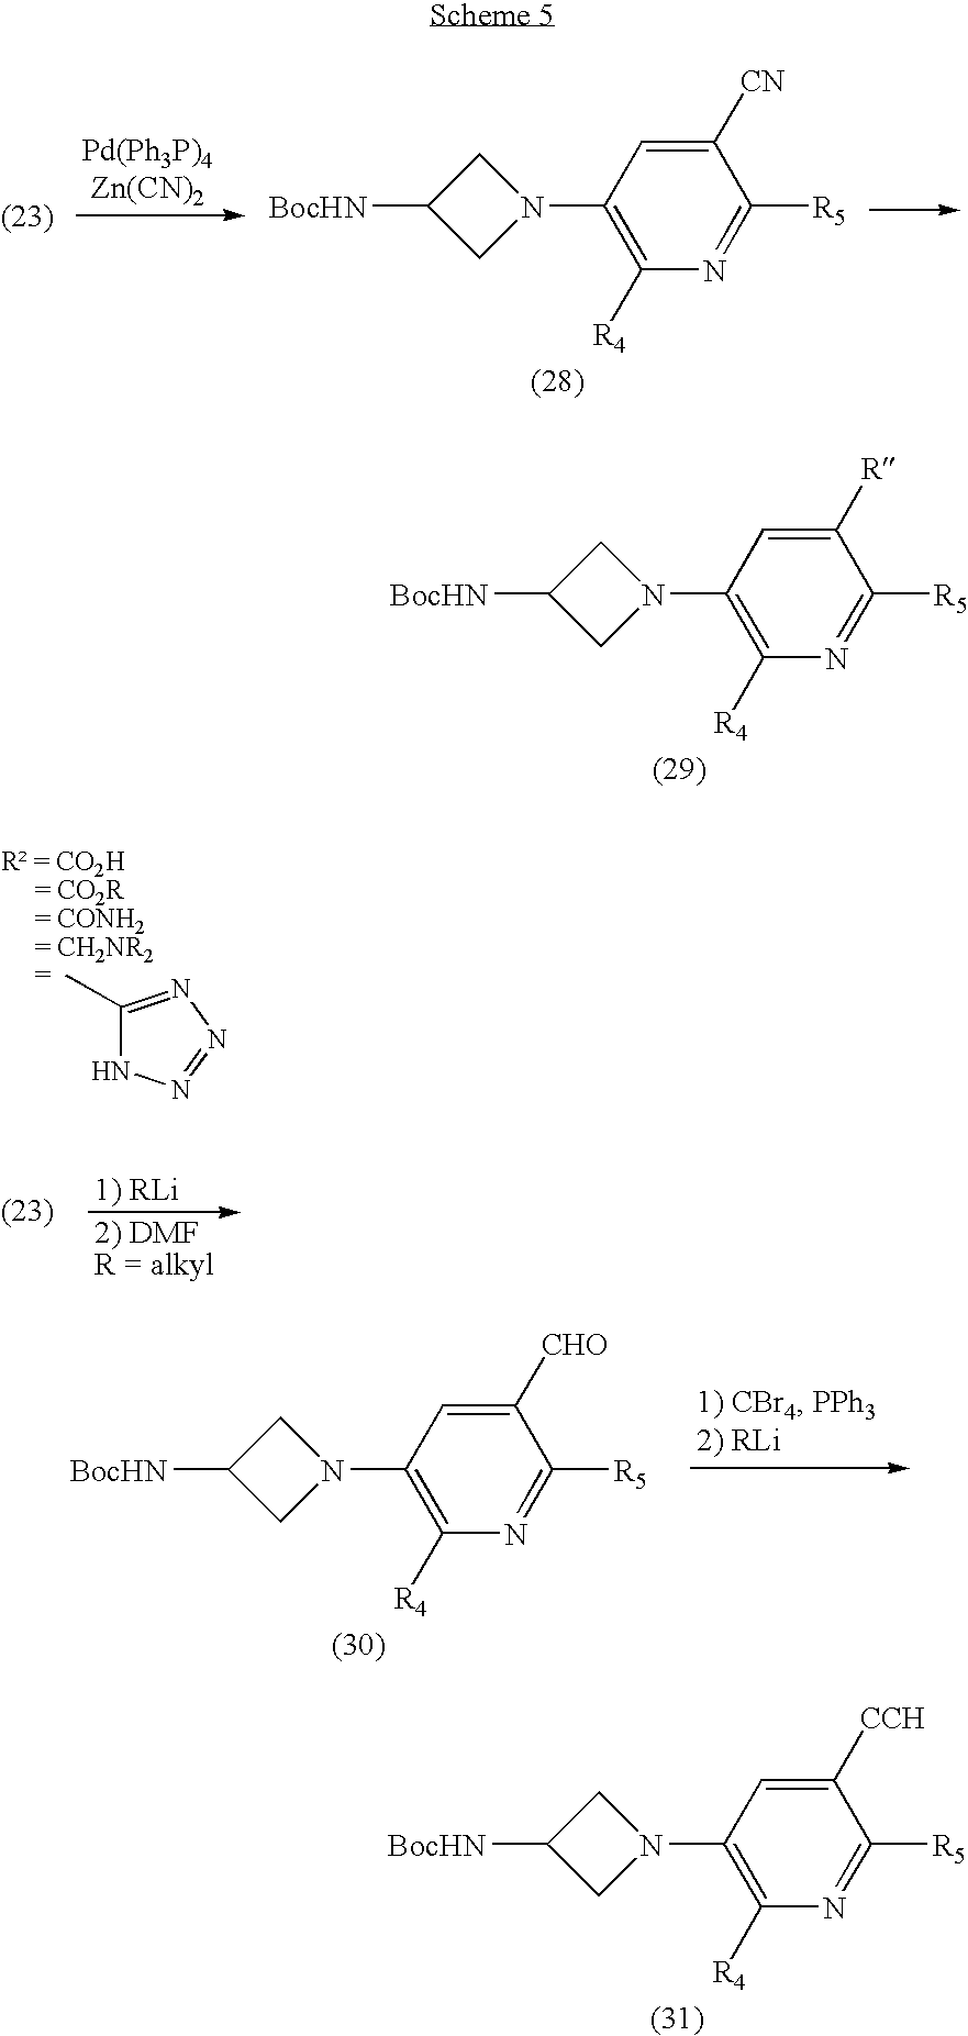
C1(C)=NN=NN1.C1(N2CC([BocHN])C2)=C([R4])N=C([R5])C([CN])=C1.C1(N2CC([BocHN])C2)=C([R4])N=C([R5])C([R])=C1.C1(N2CC([BocHN])C2)=C([R4])N=C([R5])C([CHO])=C1.C1(N2CC([BocHN])C2)=C([R4])N=C([R5])C([CCH])=C1
